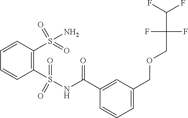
C1=C(COCC(C(F)F)(F)F)C=C(C(NS(C2=C(S(N)(=O)=O)C=CC=C2)(=O)=O)=O)C=C1
